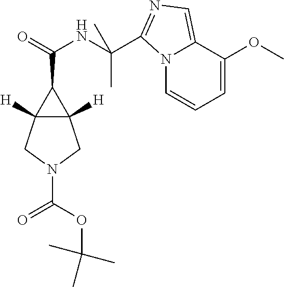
N12C=CC=C(OC)C1=CN=C2C(NC(=O)C1C2([H])C1([H])CN(C(OC(C)(C)C)=O)C2)(C)C
